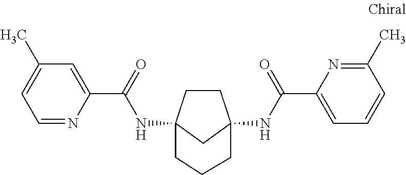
C1CC2(NC(C3=CC(C)=CC=N3)=O)CC1(NC(C1=CC=CC(C)=N1)=O)CCC2
